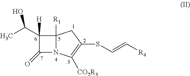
C12([R1])N(C([CO2R3])=C(SC=C[R4])C1)C(=O)C2([H])C(C)O
